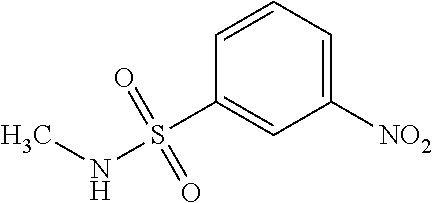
C1=CC(S(NC)(=O)=O)=CC([NO2])=C1
